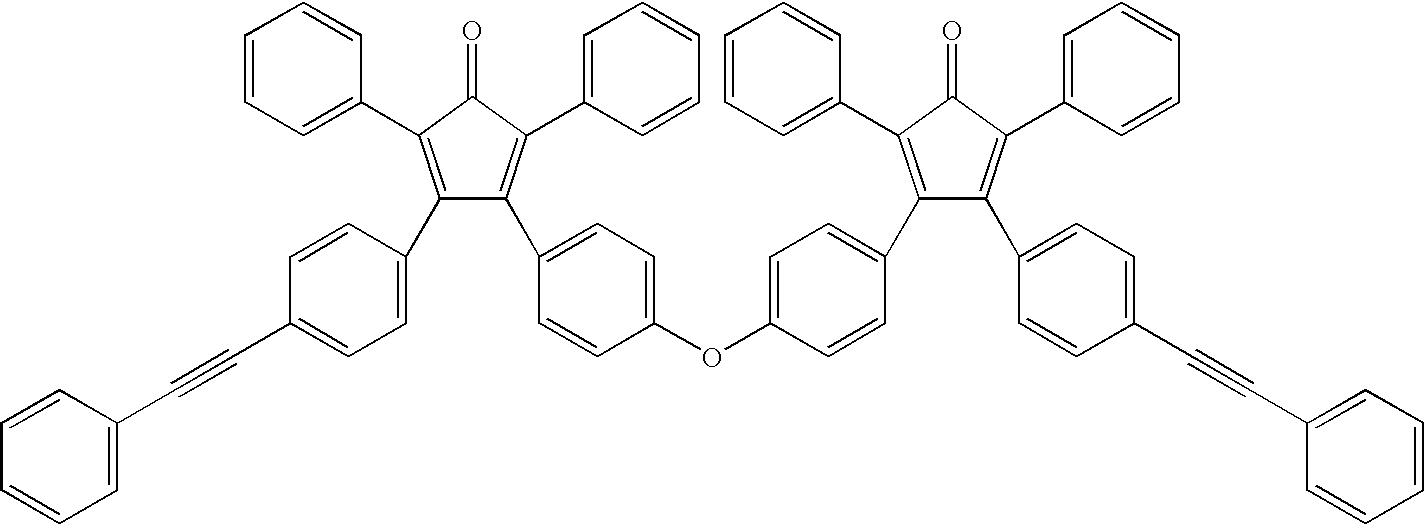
C1(C2=CC=C(C#CC3=CC=CC=C3)C=C2)=C(C2=CC=CC=C2)C(=O)C(C2=CC=CC=C2)=C1C1=CC=C(OC2=CC=C(C3=C(C4=CC=CC=C4)C(=O)C(C4=CC=CC=C4)=C3C3=CC=C(C#CC4=CC=CC=C4)C=C3)C=C2)C=C1
